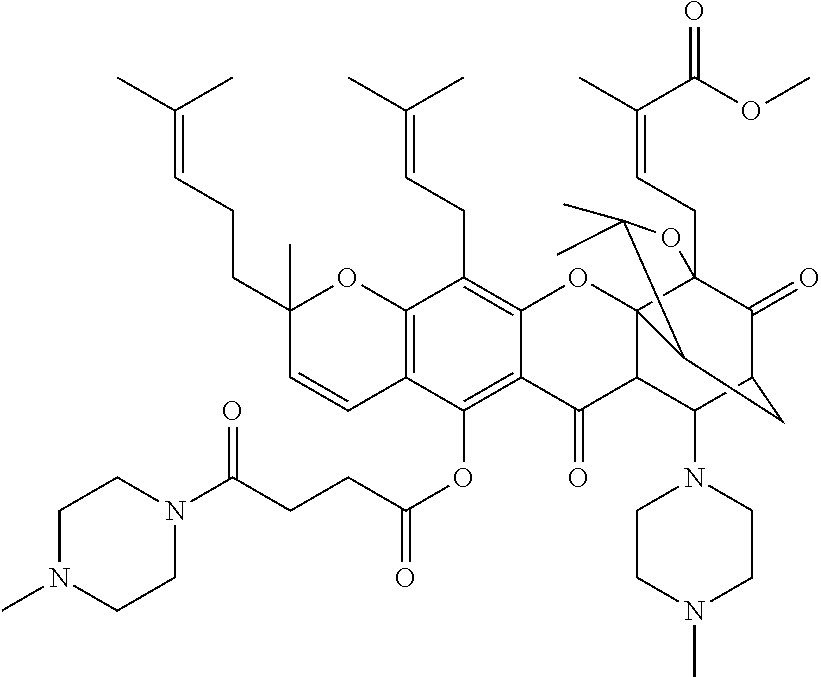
C12=C(C(OC(CCC(N3CCN(C)CC3)=O)=O)=C3C(=C1CC=C(C)C)OC14C(C3=O)C(N3CCN(C)CC3)C3C(=O)C1(CC=C(C)C(OC)=O)OC(C)(C)C4C3)C=CC(CCC=C(C)C)(C)O2
